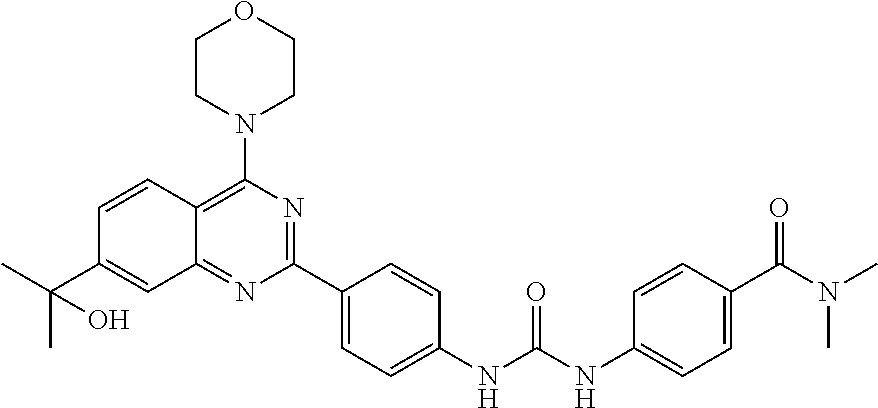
C1CN(C2=C3C(=NC(C4=CC=C(NC(=O)NC5=CC=C(C(=O)N(C)C)C=C5)C=C4)=N2)C=C(C(C)(C)O)C=C3)CCO1
